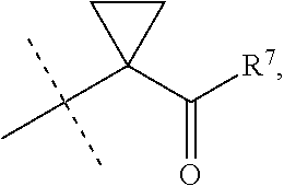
C1CC1(C(C)(C)C)C([R7])=O
